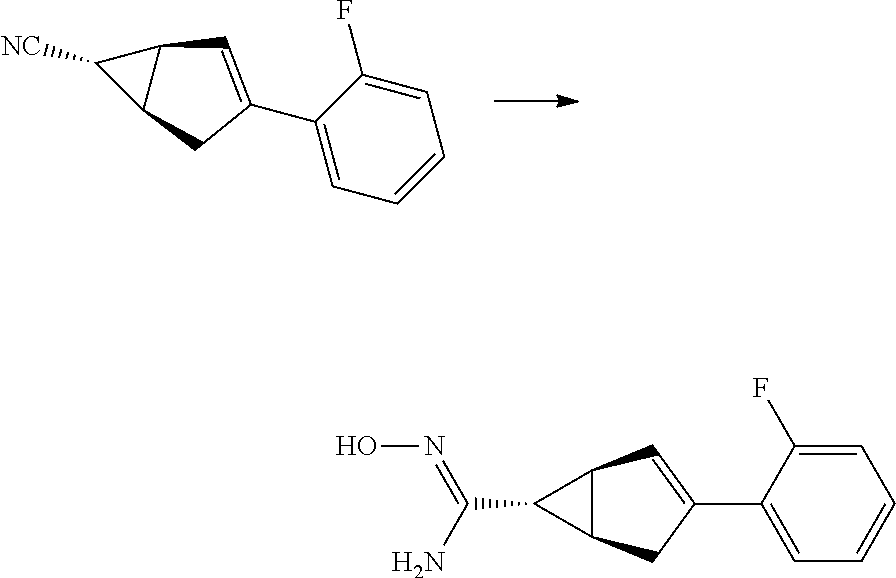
C1([NC])C2C1C=C(C1=CC=CC=C1F)C2.C1(C(N)=NO)C2C1C=C(C1=CC=CC=C1F)C2
